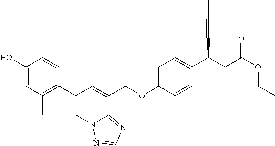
C1(C2=C(C)C=C(O)C=C2)=CN2C(=NC=N2)C(COC2=CC=C(C(CC(OCC)=O)C#CC)C=C2)=C1
